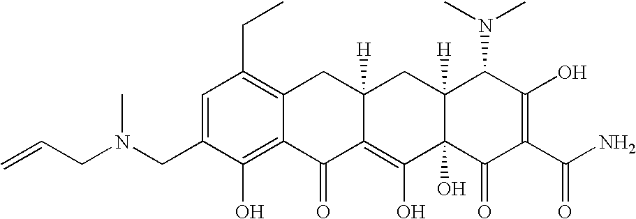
C1(CN(CC=C)C)=CC(CC)=C2C(=C1O)C(=O)C1=C(O)C3(O)C([H])(CC1([H])C2)C(N(C)C)C(O)=C(C(N)=O)C3=O
